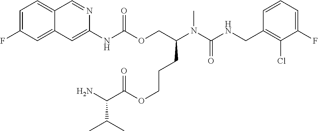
C1=CC(CNC(N(C(COC(NC2=CC3=CC(F)=CC=C3C=N2)=O)CCCOC(C(N)C(C)C)=O)C)=O)=C(Cl)C(F)=C1
